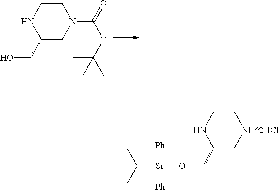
C1CNC(CO)CN1C(=O)OC(C)(C)C.C1CNC(CO[Si](C(C)(C)C)([Ph])[Ph])C[NH*2HCl]1
